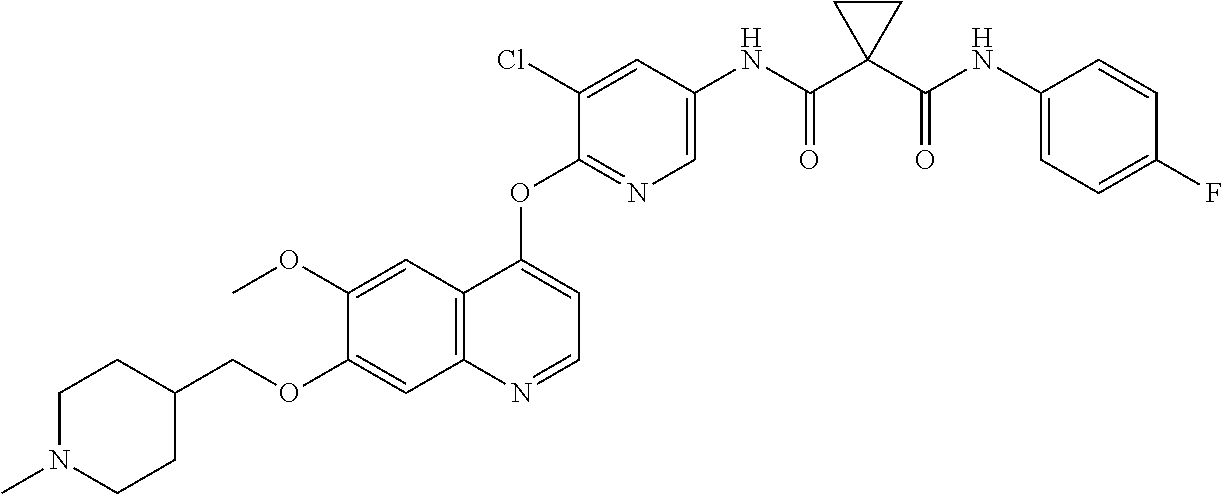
C1=C(OC)C(OCC2CCN(C)CC2)=CC2=C1C(OC1=NC=C(NC(C3(C(NC4=CC=C(F)C=C4)=O)CC3)=O)C=C1Cl)=CC=N2
